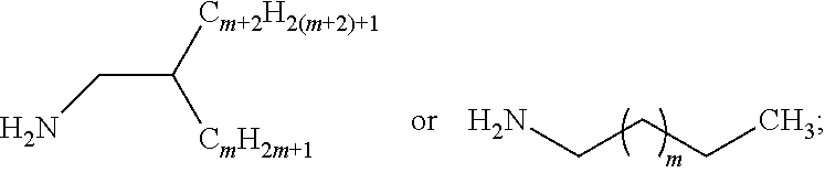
C(C([CmH2m+1])[Cm+2H2(m+2)+1])N.NCCCC
